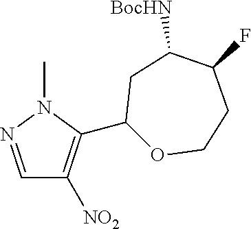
C1=NN(C)C(C2OCCC(F)C([BocHN])C2)=C1[NO2]
